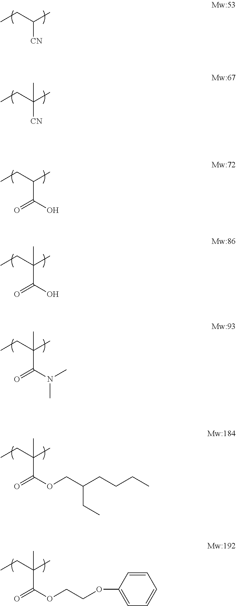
C(C)C(C)[CN].C(C)C(C)([CN])C.C(C)C(C)C(O)=O.C(C)C(C)(C(O)=O)C.C(C)C(C)(C(N(C)C)=O)C.C(C)C(C)(C(OCC(CCCC)CC)=O)C.C(C)C(C)(C(OCCOC1=CC=CC=C1)=O)C
